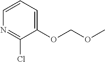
C1(OCOC)=CC=CN=C1Cl
